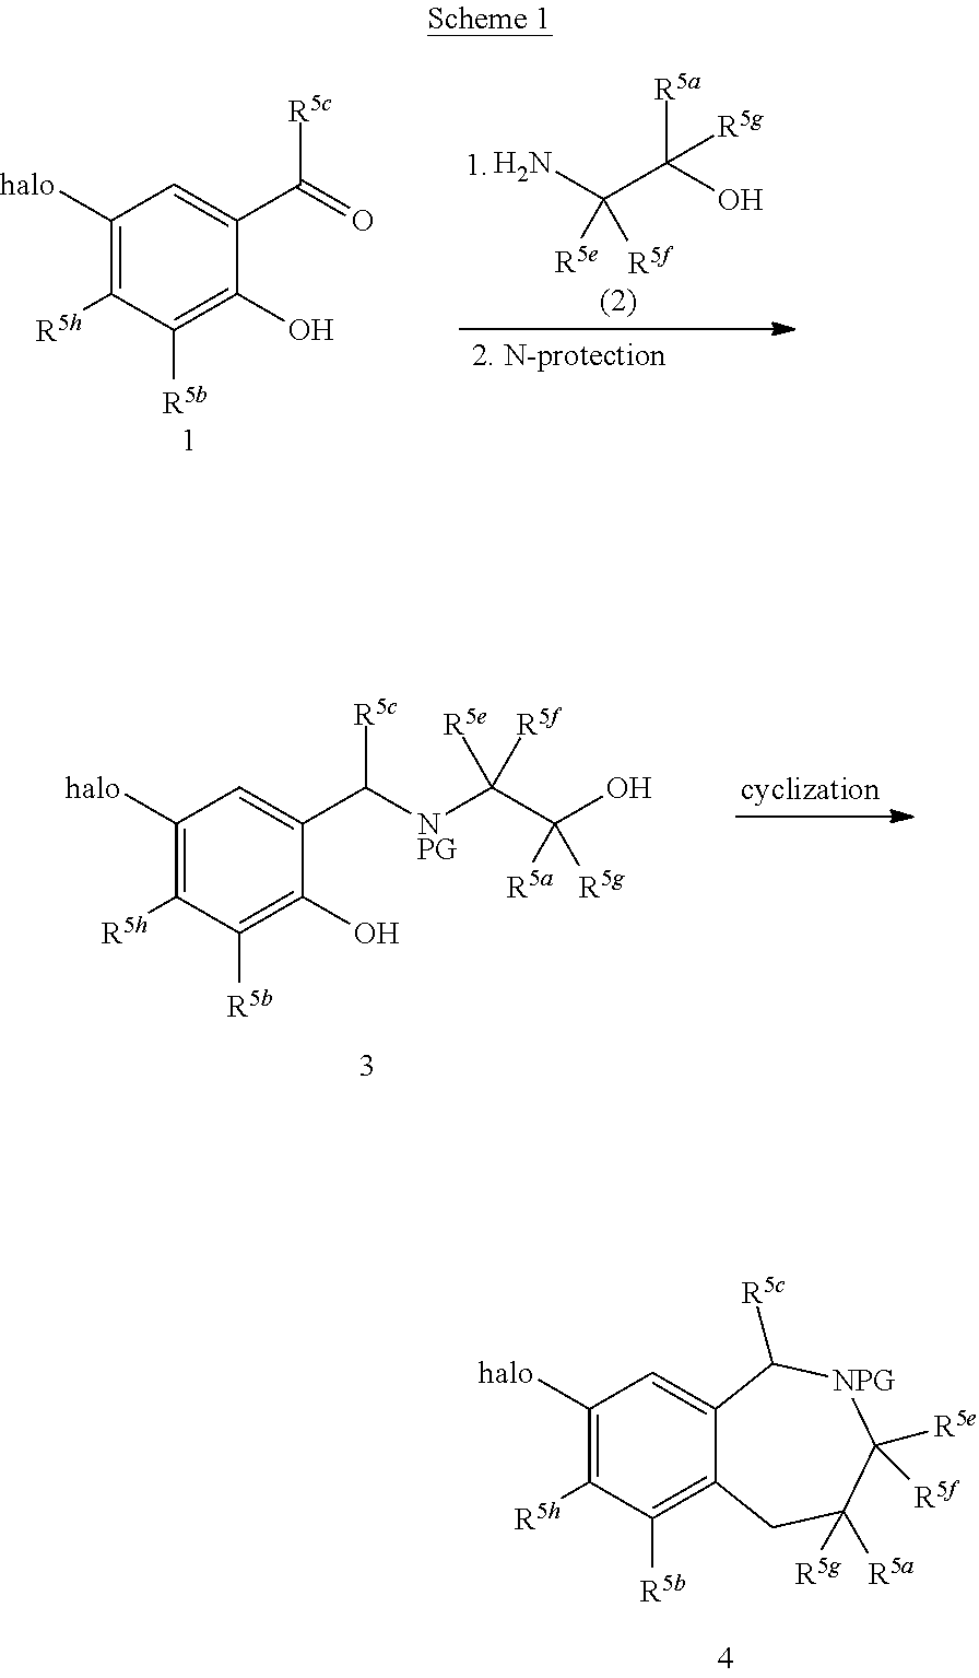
NC(C(O)([R5a])[R5g])([R5e])[R5f].C1([halo])=C([R5h])C([R5b])=C(O)C(C(=O)[R5c])=C1.C1([halo])=C([R5h])C([R5b])=C(O)C(C([NPG]C(C(O)([R5a])[R5g])([R5e])[R5f])[R5c])=C1.C1([halo])=C([R5h])C([R5b])=C2C(=C1)C([R5c])[NPG]C([R5e])([R5f])C([R5a])([R5g])C2
